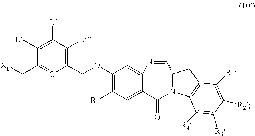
C1(COC2=C([R6])C=C3C(=C2)N=CC2N(C3=O)C3=C(C2)C([R1])=C([R2])C([R3])=C3[R4])=C([L])C([L])=C([L])C(C[X1])=[G]1
